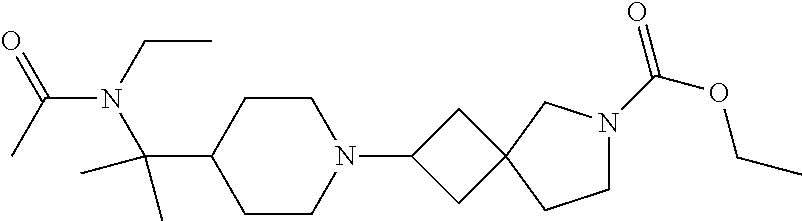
C1CC(C(N(CC)C(=O)C)(C)C)CCN1C1CC2(C1)CN(C(=O)OCC)CC2
